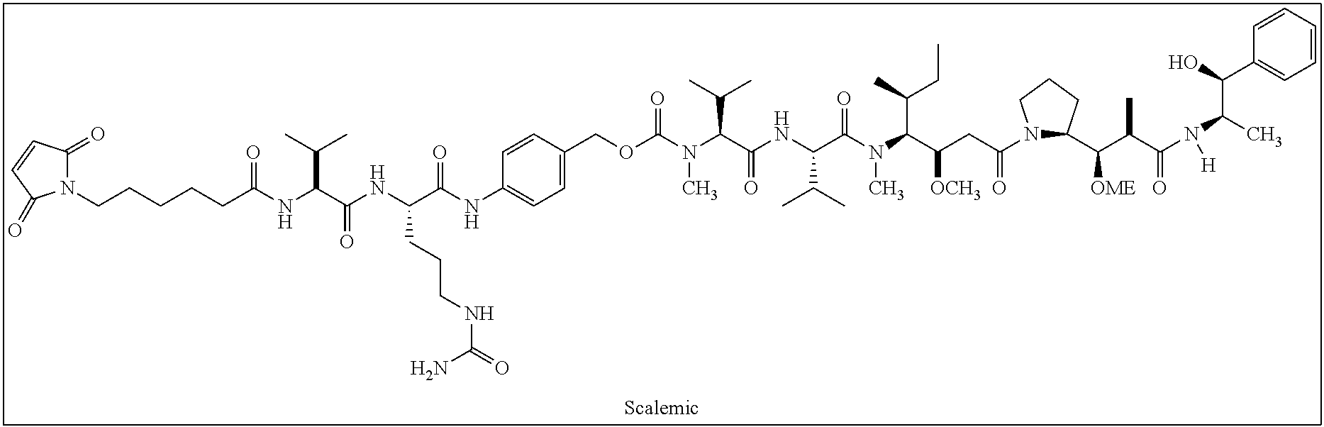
N1(CCCCCC(NC(C(NC(C(NC2=CC=C(COC(N(C(C(NC(C(N(C(C(CC(N3C(C(C(C(N(C(C)C(O)C4=CC=CC=C4)[H])=O)C)[OME])CCC3)=O)[OCH3])C(C)CC)C)=O)C(C)C)=O)C(C)C)C)=O)C=C2)=O)CCCNC(=O)N)=O)C(C)C)=O)C(=O)C=CC1=O
